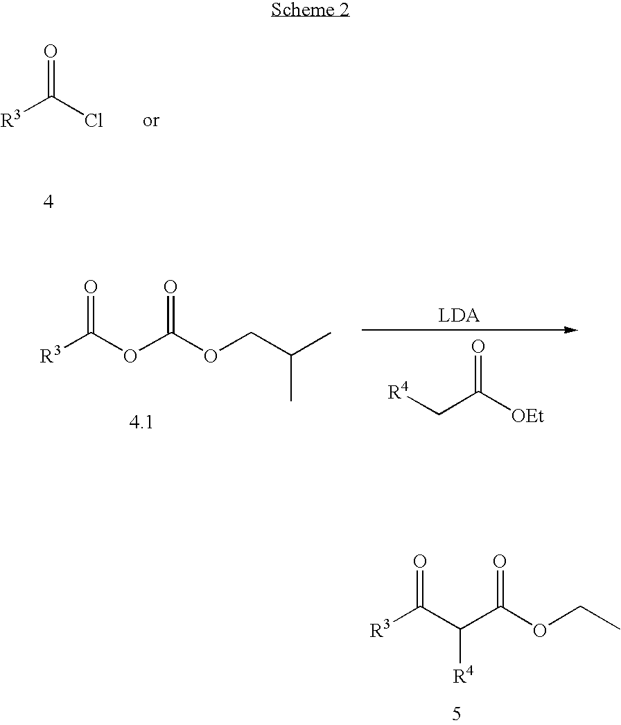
[R3]C(Cl)=O.[R3]C(C(C(OCC)=O)[R4])=O.[R3]C(OC(OCC(C)C)=O)=O.C(C([OEt])=O)[R4]
